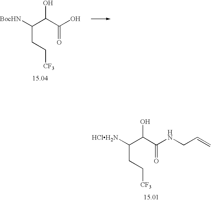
C(CC[CF3])(C(C(=O)NCC=C)O)[HClH2N].C(CC[CF3])(C(C(=O)O)O)[BocHN]
